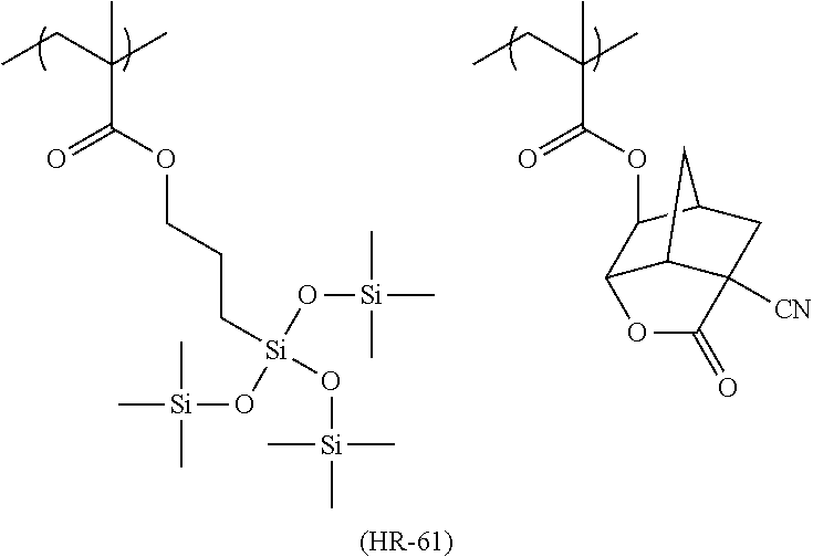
CCC(C)(C)C(OC1C2C3C([CN])(CC1C3)C(=O)O2)=O.CCC(C)(C)C(OCCC[Si](O[Si](C)(C)C)(O[Si](C)(C)C)O[Si](C)(C)C)=O.[(HR-61)]
